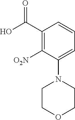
C1(C(O)=O)=C([O2N])C(N2CCOCC2)=CC=C1
